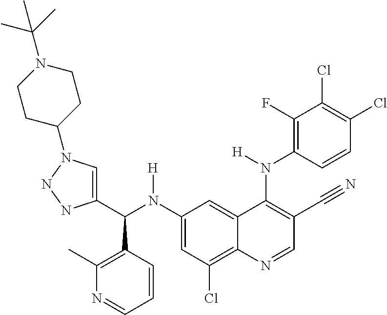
C1(N(C(C2=CN(C3CCN(C(C)(C)C)CC3)NN2)C2=C(C)N=CC=C2)[H])=CC(Cl)=C2C(=C1)C(N(C1=C(F)C(Cl)=C(Cl)C=C1)[H])=C(C#N)C=N2
